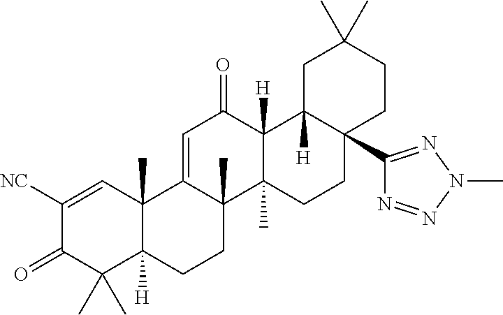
C12(C)C([H])(CCC3(C)C1=CC(=O)C1([H])C3(C)CCC3(C4=NN(C)N=N4)C1([H])CC(C)(C)CC3)C(C)(C)C(=O)C([NC])=C2
